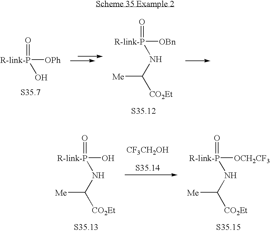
[R-link-P]([OBn])(=O)NC([CO2Et])[Me].[R-link-P]([OPh])(=O)O.[R-link-P](O)(=O)NC([CO2Et])[Me].[CF3CH2OH].[R-link-P]([OCH2CF3])(=O)NC([CO2Et])[Me]
